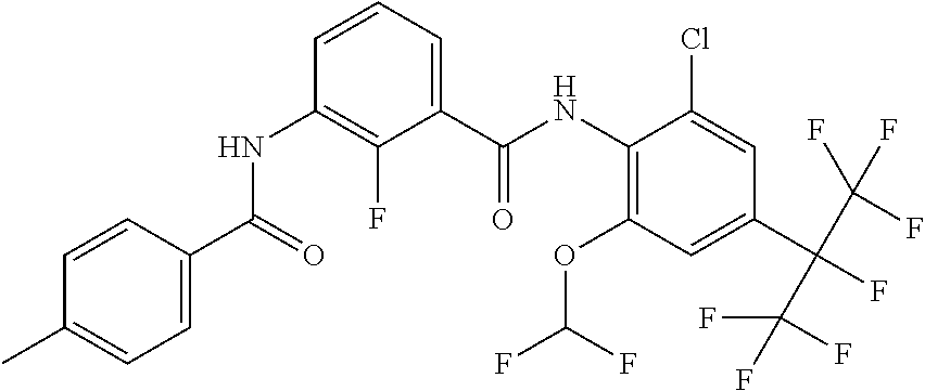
C1=CC(C(=O)NC2=C(F)C(C(NC3=C(OC(F)F)C=C(C(C(F)(F)F)(C(F)(F)F)F)C=C3Cl)=O)=CC=C2)=CC=C1C
